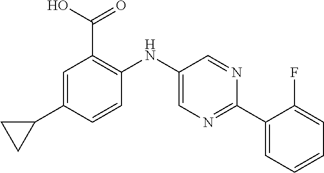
C1=C(C2CC2)C=CC(NC2=CN=C(C3=CC=CC=C3F)N=C2)=C1C(O)=O
